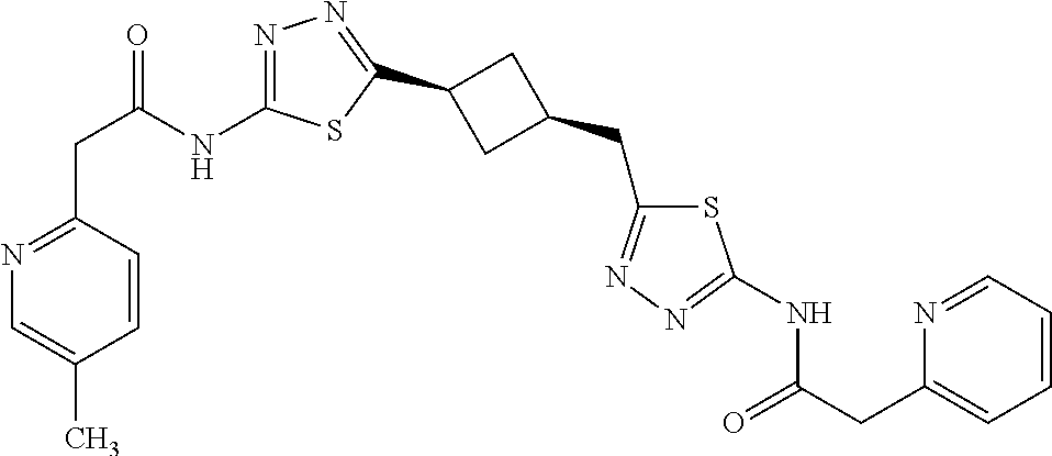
N1=C(CC(=O)NC2=NN=C(C3CC(CC4=NN=C(NC(=O)CC5=CC=CC=N5)S4)C3)S2)C=CC(C)=C1
